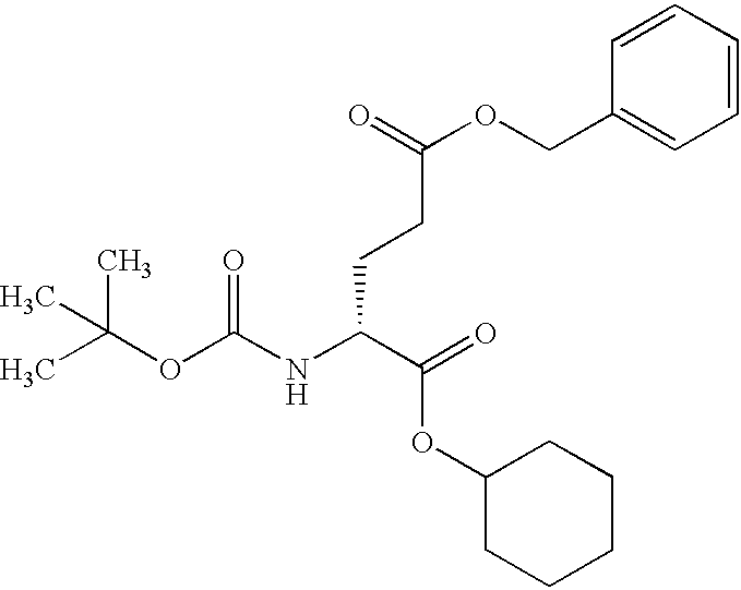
CC(OC(NC(C(OC1CCCCC1)=O)CCC(OCC1=CC=CC=C1)=O)=O)(C)C
